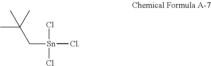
C([Sn](Cl)(Cl)Cl)C(C)(C)C
